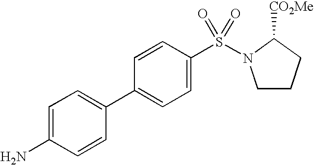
C1=C(N)C=CC(C2=CC=C(S(N3CCCC3[CO2Me])(=O)=O)C=C2)=C1
